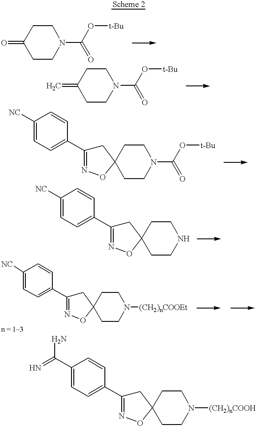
C1C(=O)CCN(C(=O)O[t-Bu])C1.C1C(=C)CCN(C(=O)O[t-Bu])C1.C1CN(C(=O)O[t-Bu])CCC12CC(C1=CC=C([NC])C=C1)=NO2.C1CNCCC12CC(C1=CC=C([NC])C=C1)=NO2.C1CN([(CH2)nCOOEt])CCC12CC(C1=CC=C([NC])C=C1)=NO2.C1CN([(CH2)nCOOH])CCC12CC(C1=CC=C(C(=N)N)C=C1)=NO2
